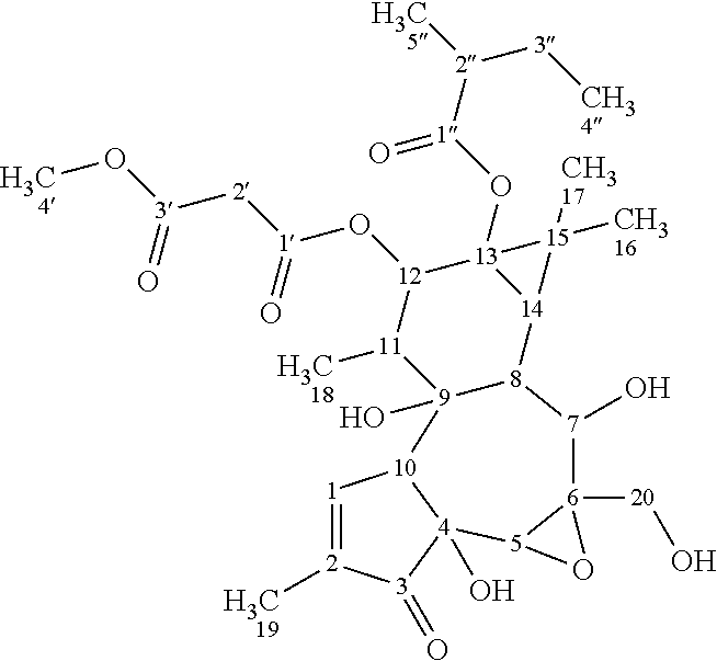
[6]12([20]O)[7](O)[8]3[9](O)([11]([H3C18])[12](O[1]([2][3](O[H3C4])=O)=O)[13]4(O[1](=O)[2]([3][CH34])[H3C5])[14]3[15]4([CH316])[CH317])[10]3[1]=[2]([H3C19])[3](=O)[4]3(O)[5]1O2
